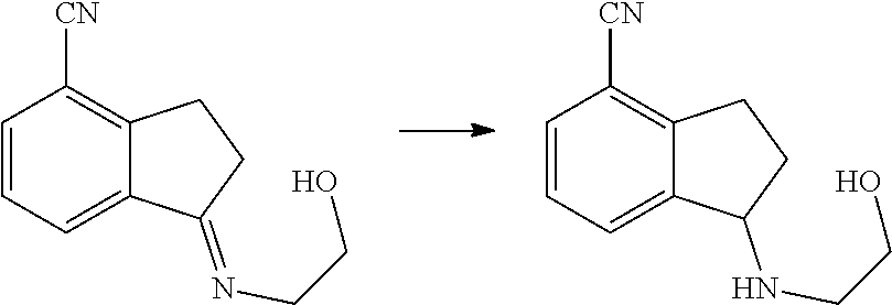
C12=CC=CC([CN])=C1CCC2NCCO.C12=CC=CC([CN])=C1CCC2=NCCO
